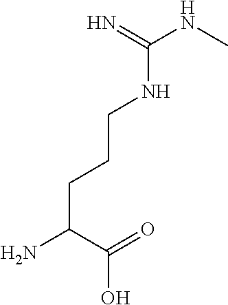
C(C(=O)O)(N)CCCNC(NC)=N
